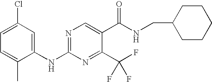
C1=C(Cl)C=C(NC2=NC=C(C(NCC3CCCCC3)=O)C(C(F)(F)F)=N2)C(C)=C1
